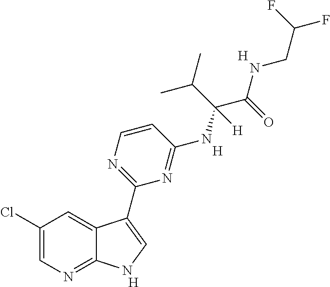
C1=CN=C(C2=CNC3=NC=C(Cl)C=C32)N=C1NC(C(NCC(F)F)=O)(C(C)C)[H].[H].[H].[H]
